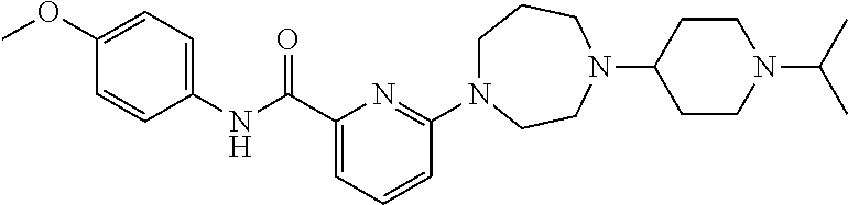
C1N(C2=NC(C(NC3=CC=C(OC)C=C3)=O)=CC=C2)CCN(C2CCN(C(C)C)CC2)CC1
